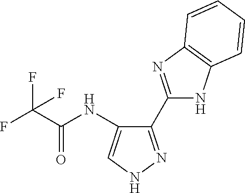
C1(C2=NC3=C(N2)C=CC=C3)=NNC=C1NC(C(F)(F)F)=O
